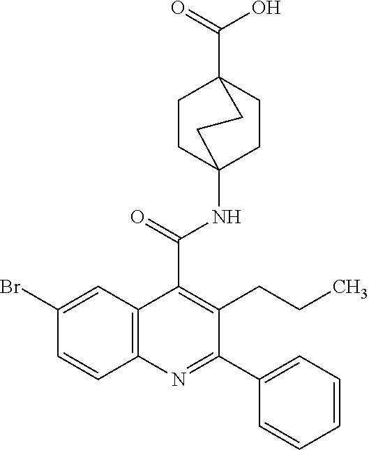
C(C12CCC(NC(C3=C(CCC)C(C4=CC=CC=C4)=NC4=C3C=C(Br)C=C4)=O)(CC1)CC2)(=O)O
